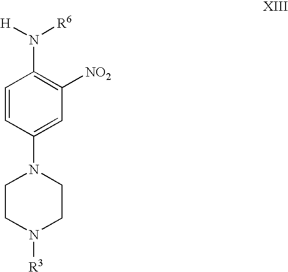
C1=CC(N2CCN([R3])CC2)=CC([NO2])=C1N([H])[R6]
